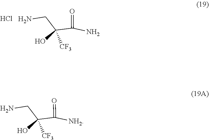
NCC(C(N)=O)(O)[CF3].Cl.NCC(C([NH2])=O)(O)[CF3]
